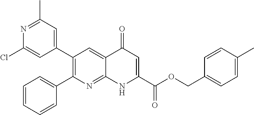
N1=C(C)C=C(C2=C(C3=CC=CC=C3)N=C3C(=C2)C(=O)C=C(C(OCC2=CC=C(C)C=C2)=O)N3)C=C1Cl
